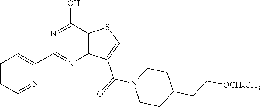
C12=C(C(O)=NC(C3=CC=CC=N3)=N1)SC=C2C(=O)N1CCC(CC[OCH2CH3])CC1
